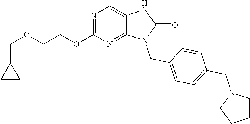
N1=C(OCCOCC2CC2)N=C2C(=C1)NC(=O)N2CC1=CC=C(CN2CCCC2)C=C1
